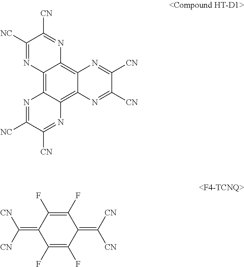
C1([NC])=NC2=C3C(=C4C(=C2N=C1[CN])N=C([CN])C([CN])=N4)N=C([CN])C([NC])=N3.C1(F)=C(F)C(=C([CN])[CN])C(F)=C(F)C1=C([CN])[CN]
